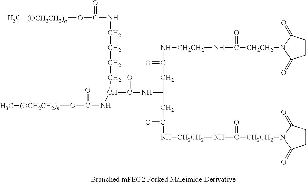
[CH2CH2](N1C(=O)C=CC1=O)C(N[CH2CH2]NC(CC(CC(=O)N[CH2CH2]NC([CH2CH2]N1C(=O)C=CC1=O)=O)NC(C(CCCCNC(O[(OCH2CH2)n]C)=O)NC(O[(OCH2CH2)n]C)=O)=O)=O)=O
